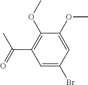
BrC1=CC(C(C)=O)=C(OC)C(OC)=C1
